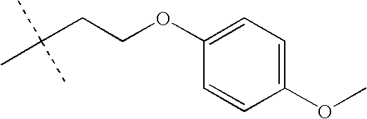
C(CCOC1=CC=C(OC)C=C1)(C)(C)C
